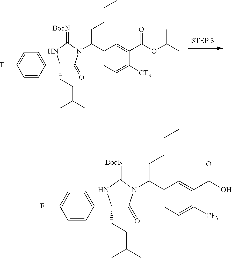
C1(C(CCCC)N2C(=O)C(CCC(C)C)(C3=CC=C(F)C=C3)NC2=[BocN])=CC=C([CF3])C(C(OC(C)C)=O)=C1.C1(C(CCCC)N2C(=O)C(CCC(C)C)(C3=CC=C(F)C=C3)NC2=[BocN])=CC=C([CF3])C(C(O)=O)=C1
